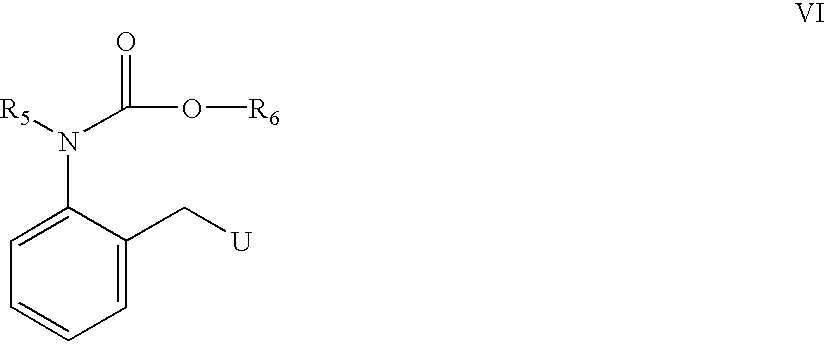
C1(N([R5])C(O[R6])=O)=CC=CC=C1C[U]
